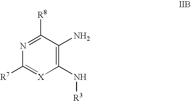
C1([R7])=[X]C(N[R3])=C(N)C([R8])=N1
